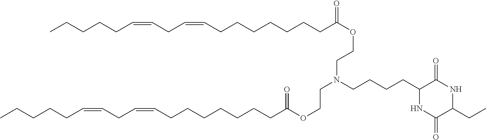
CCCCCC=CCC=CCCCCCCCC(=O)OCCN(CCCCC1NC(=O)C(CC)NC1=O)CCOC(CCCCCCCC=CCC=CCCCCC)=O
